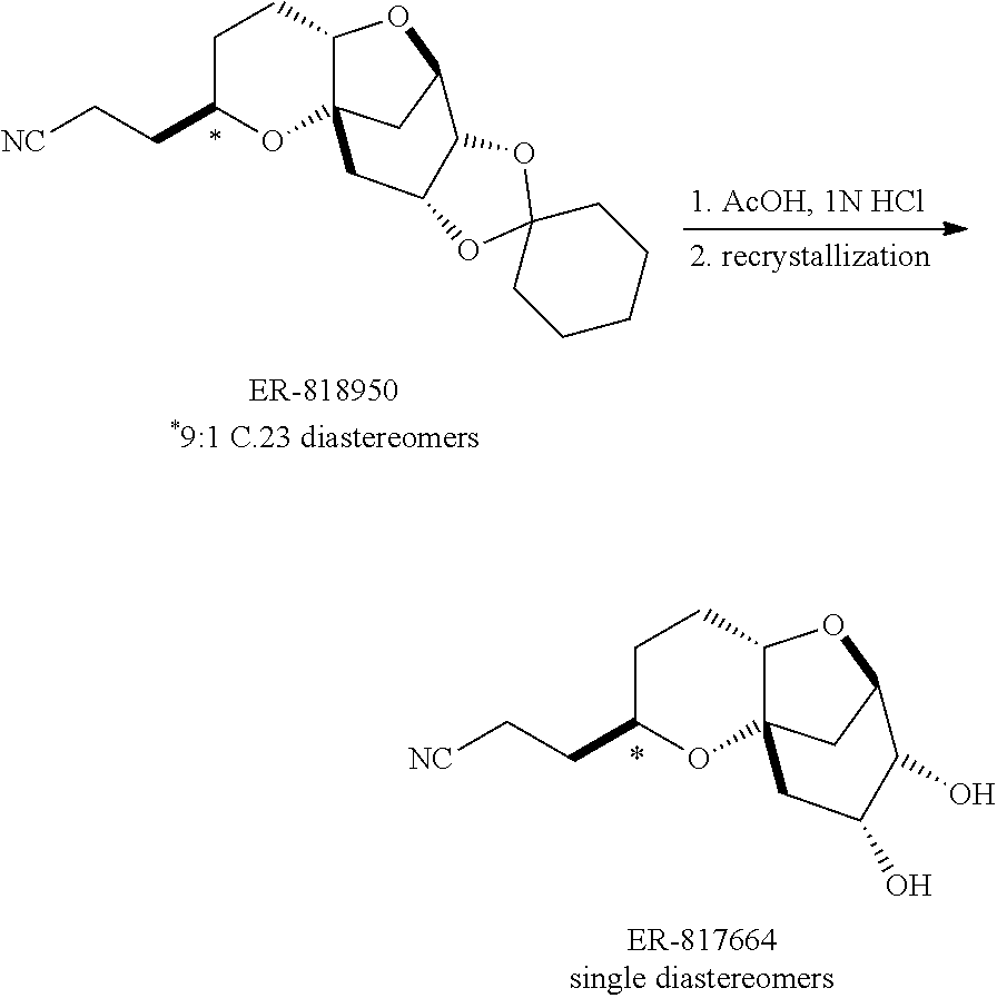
C1C(CC[NC])OC23C(C1)OC(C2)C1C(C3)OC2(O1)CCCCC2.C1C(CC[NC])OC23C(C1)OC(C2)C(O)C(O)C3
